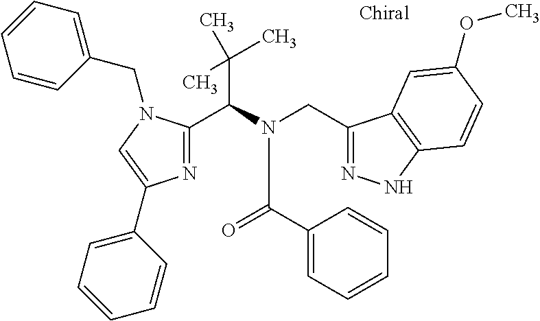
N1=C(C(N(CC2=NNC3=C2C=C(OC)C=C3)C(C2=CC=CC=C2)=O)C(C)(C)C)N(CC2=CC=CC=C2)C=C1C1=CC=CC=C1
